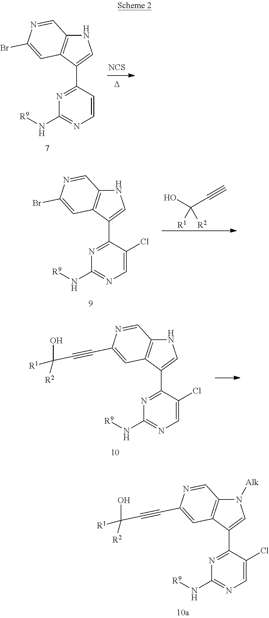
[NCS].[D].C1=CC(C2=CNC3=C2C=C(Br)N=C3)=NC(N[R9])=N1.C1=C(Cl)C(C2=CNC3=C2C=C(Br)N=C3)=NC(N[R9])=N1.OC(C#C)([R1])[R2].C1=C(Cl)C(C2=CNC3=C2C=C(C#CC(O)([R1])[R2])N=C3)=NC(N[R9])=N1.C1=C(Cl)C(C2=CN([Alk])C3=C2C=C(C#CC(O)([R1])[R2])N=C3)=NC(N[R9])=N1
